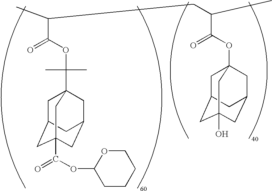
C1C2CC3(C(OC4CCCCO4)=O)CC(CC1(C(OC(C(C)CC(C(OC14CC5CC(O)(CC(C1)C5)C4)=O)C)=O)(C)C)C3)C2
